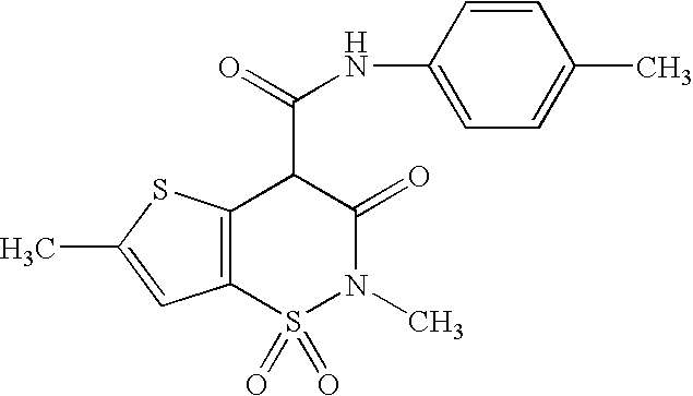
N(C(C1C(=O)N(C)S(=O)(=O)C2=C1SC(C)=C2)=O)C1=CC=C(C)C=C1
